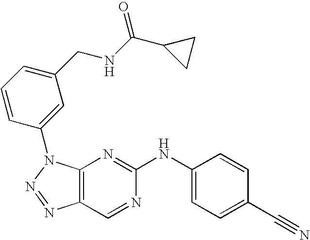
C12=C(N(C3=CC(CNC(C4CC4)=O)=CC=C3)N=N1)N=C(NC1=CC=C(C#N)C=C1)N=C2
